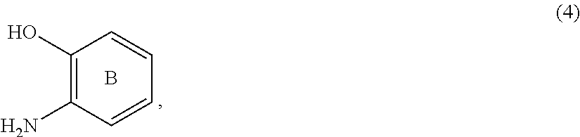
OC1=C(N)C=CC=C1.B
